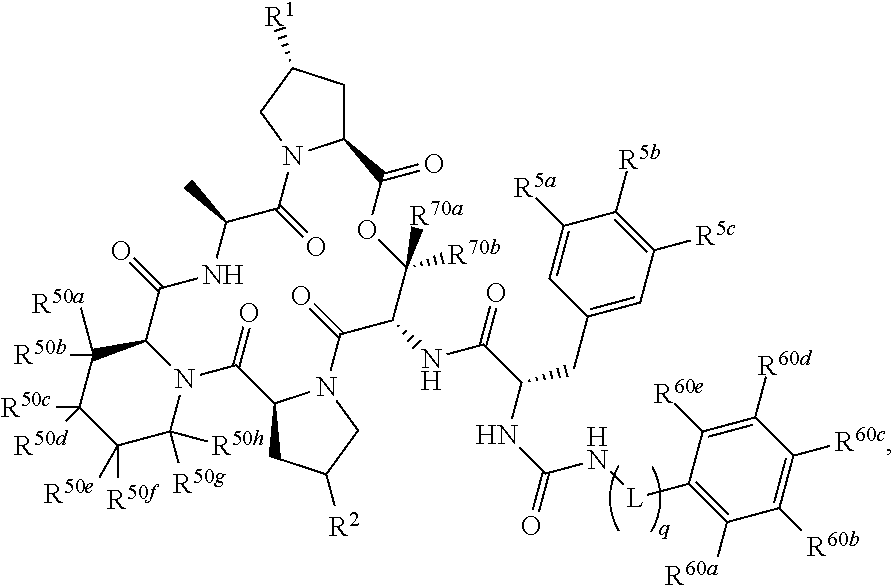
C1C([R1])CN2C1C(=O)OC([R70a])([R70b])C(NC(=O)C(NC(=O)N[L]C1=C([R60a])C([R60b])=C([R60c])C([R60d])=C1[R60e])CC1=CC([R5c])=C([R5b])C([R5a])=C1)C(=O)N1C(CC([R2])C1)C(=O)N1C(C(=O)NC(C)C2=O)C([R50b])([R50a])C([R50c])([R50d])C([R50f])([R50e])C1([R50g])[R50h]
